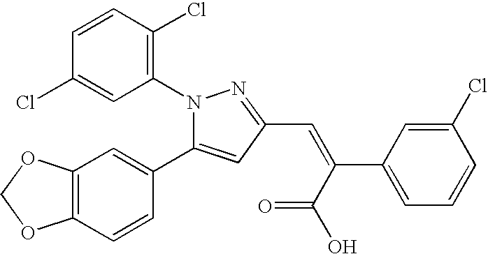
C1=CC(Cl)=C(N2N=C(C=C(C(O)=O)C3=CC=CC(Cl)=C3)C=C2C2=CC3=C(C=C2)OCO3)C=C1Cl
